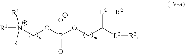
[R1][N+]([R1])([R1])COP([O-])(OCC([L2][R2])[L2][R2])=O
